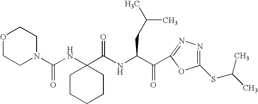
O1CCN(C(NC2(C(NC(CC(C)C)C(=O)C3=NN=C(SC(C)C)O3)=O)CCCCC2)=O)CC1
